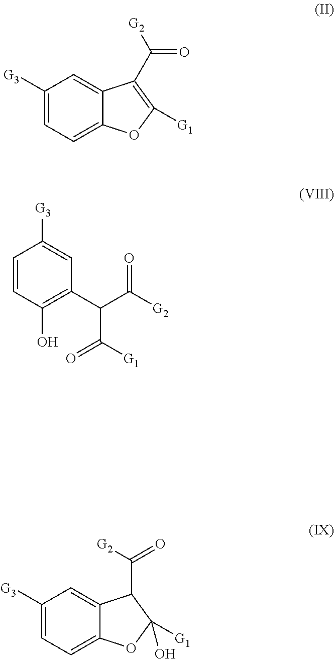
C1([G3])=CC=C2C(=C1)C(C([G2])=O)=C([G1])O2.C1=CC(O)=C(C(C([G2])=O)C(=O)[G1])C=C1[G3].C1([G3])=CC=C2C(=C1)C(C([G2])=O)C([G1])(O)O2
